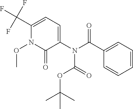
C1=CC=CC(C(N(C(OC(C)(C)C)=O)C2=CC=C(C(F)(F)F)N(OC)C2=O)=O)=C1
